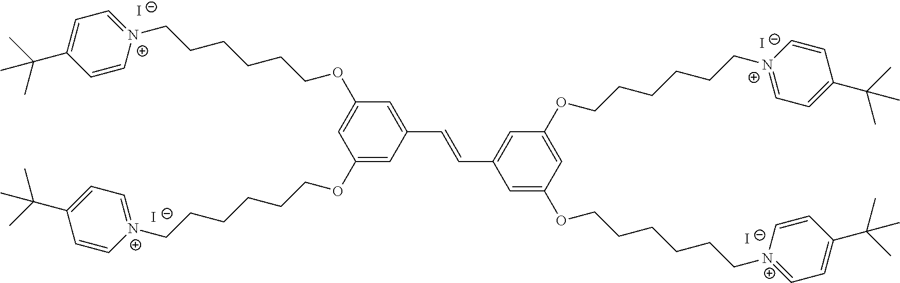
C1(OCCCCCC[N+]2=CC=C(C(C)(C)C)C=C2)=CC(C=CC2=CC(OCCCCCC[N+]3=CC=C(C(C)(C)C)C=C3)=CC(OCCCCCC[N+]3=CC=C(C(C)(C)C)C=C3)=C2)=CC(OCCCCCC[N+]2=CC=C(C(C)(C)C)C=C2)=C1.[I-].[I-].[I-].[I-]
